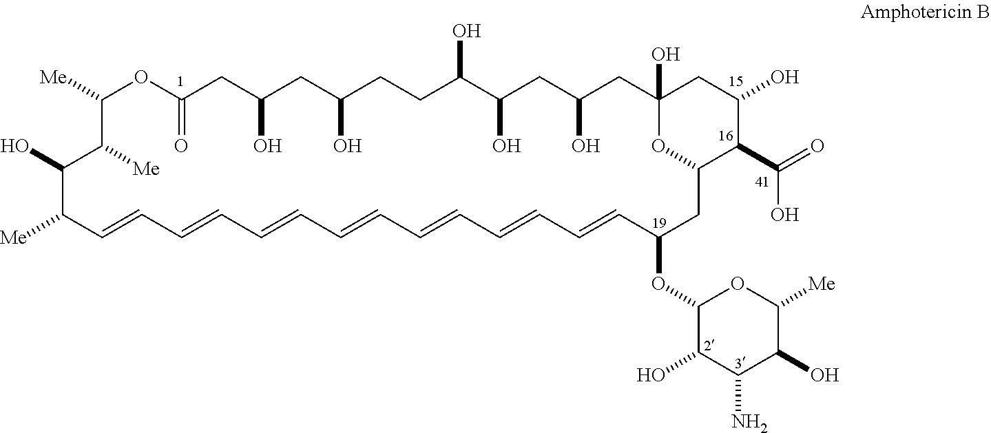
C1([Me])OC(=O)CC(O)CC(O)CCC(O)C(O)CC(O)CC2(O)OC(CC(OC3C(O)C(N)C(O)C([Me])O3)C=CC=CC=CC=CC=CC=CC=CC([Me])C(O)C1[Me])C(C(=O)O)C(O)C2
